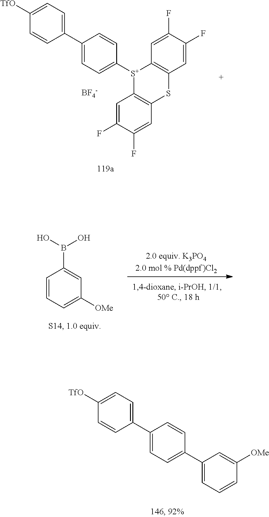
[BF4-].C1=C(C2=CC=C([TfO])C=C2)C=CC([S+]2C3=C(C=C(F)C(F)=C3)SC3=C2C=C(F)C(F)=C3)=C1.C1=CC=C([OMe])C=C1B(O)O.C1=CC(C2=CC=C(C3=CC=CC([OMe])=C3)C=C2)=CC=C1[TfO]
